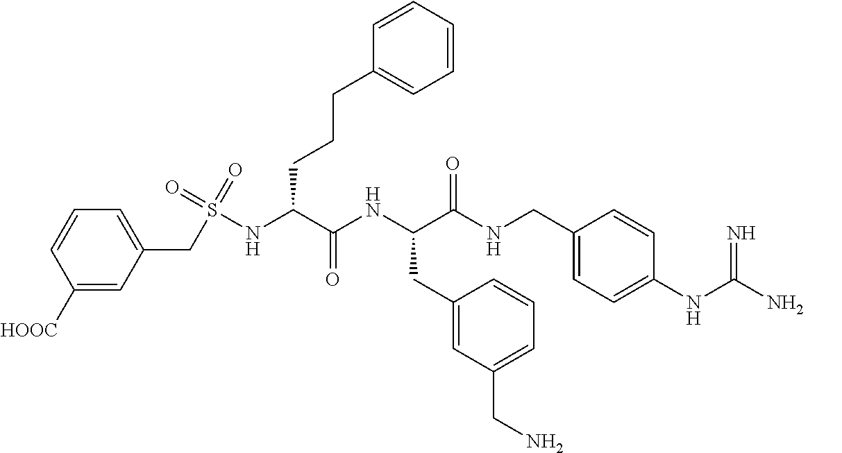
C1=C(CS(=O)(=O)NC(C(NC(C(NCC2=CC=C(NC(N)=N)C=C2)=O)CC2=CC(CN)=CC=C2)=O)CCCC2=CC=CC=C2)C=C([HOOC])C=C1
